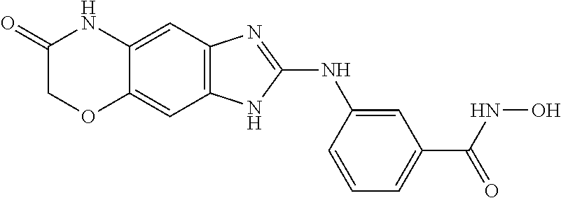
C12=CC3=C(C=C1OCC(=O)N2)NC(NC1=CC(C(NO)=O)=CC=C1)=N3
